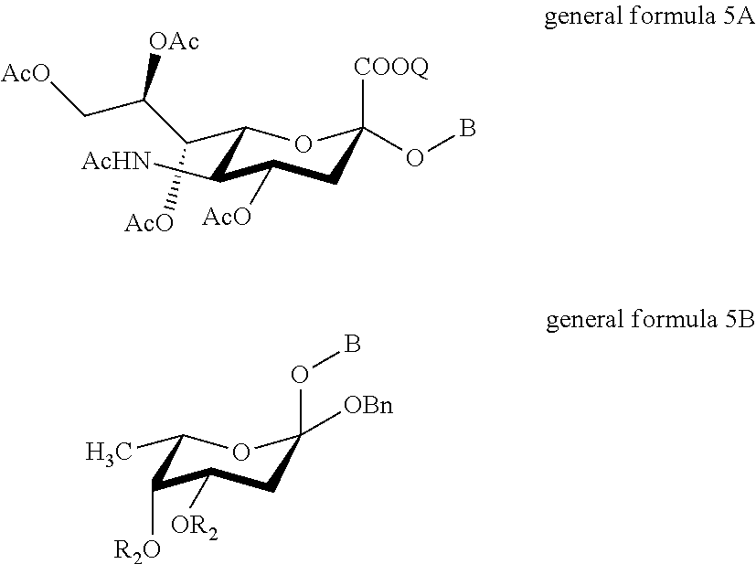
[AcO]C(C1OC([COOQ])(OB)CC([AcO])C1[AcHN])C(C[AcO])[OAc].CC1OC(OB)([OBn])CC([OR2])C1[R2O]
